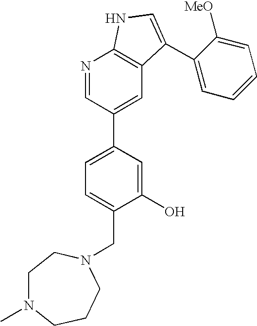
C1(O)=CC(C2=CC3=C(N=C2)NC=C3C2=CC=CC=C2[MeO])=CC=C1CN1CCCN(C)CC1
